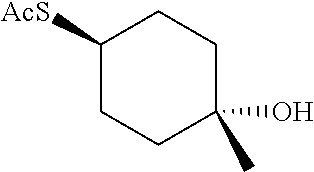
C1CC(C)(O)CCC1[AcS]
